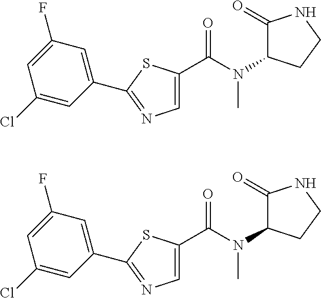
C1=C(C(=O)N(C2C(=O)NCC2)C)SC(C2=CC(F)=CC(Cl)=C2)=N1.C1=C(C(=O)N(C2C(=O)NCC2)C)SC(C2=CC(F)=CC(Cl)=C2)=N1
